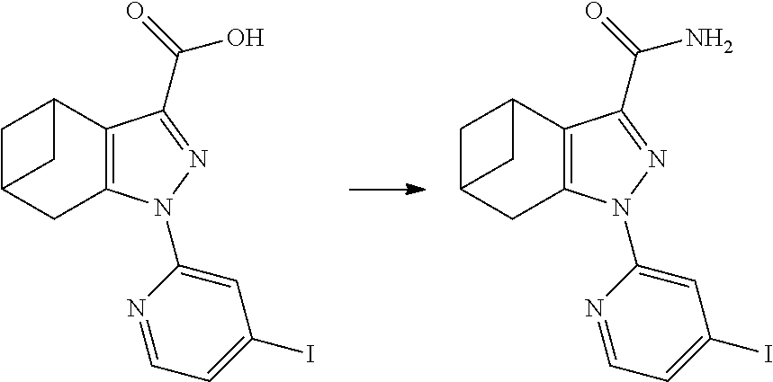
C1(N2C3=C(C4CC(C3)C4)C(C(=O)O)=N2)=CC(I)=CC=N1.C1(N2C3=C(C4CC(C3)C4)C(C(=O)N)=N2)=CC(I)=CC=N1
